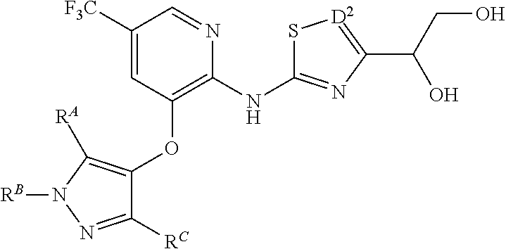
[F3C]C1=CC(OC2=C([RA])N([RB])N=C2[RC])=C(NC2=NC(C(CO)O)=[D2]S2)N=C1
